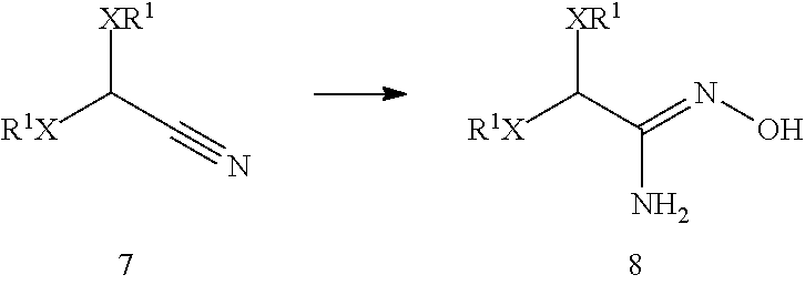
[R1X]C(C(=NO)N)[XR1].[R1X]C(C#N)[XR1]
